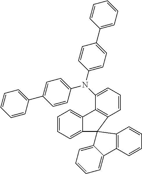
C1(C2=CC=C(N(C3=CC=CC4=C3C3=CC=CC=C3C43C4=CC=CC=C4C4=C3C=CC=C4)C3=CC=C(C4=CC=CC=C4)C=C3)C=C2)=CC=CC=C1
